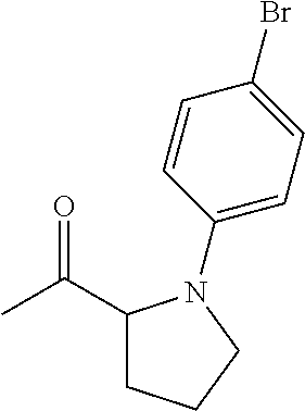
CC(C1CCCN1C1=CC=C(Br)C=C1)=O
